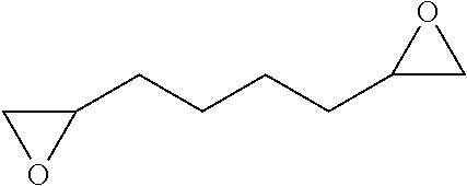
C1OC1CCCCC1OC1
